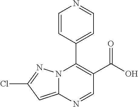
N12C(=CC(Cl)=N1)N=CC(C(O)=O)=C2C1=CC=NC=C1
